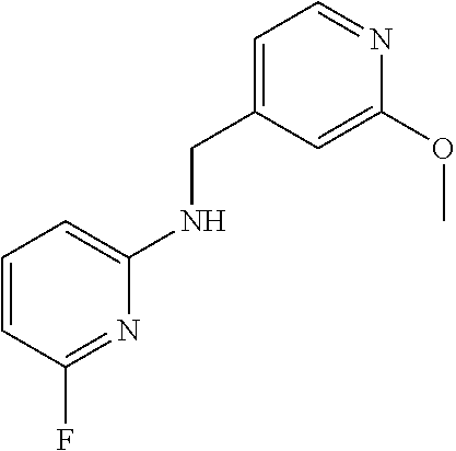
N1=C(F)C=CC=C1NCC1=CC=NC(OC)=C1
